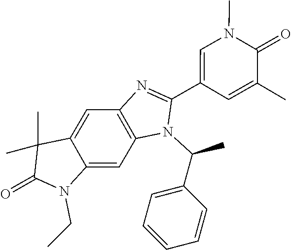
C12=CC3=C(C=C1N(CC)C(=O)C2(C)C)N(C(C1=CC=CC=C1)C)C(C1=CN(C)C(=O)C(C)=C1)=N3
